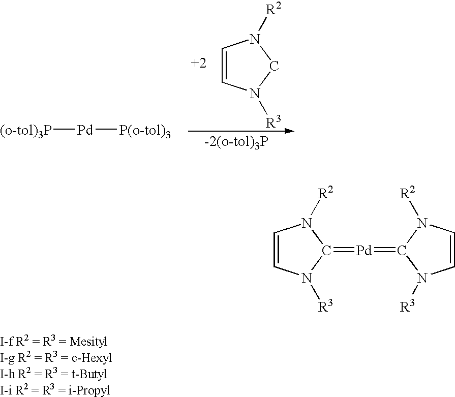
C1=CN([R3])C(=[Pd]=C2N([R3])C=CN2[R2])N1[R2].C1=CN([R3])CN1[R2].[(o-tol)3P][Pd][P(o-tol)3]
